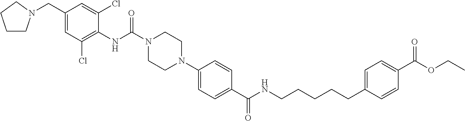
C1(CN2CCCC2)=CC(Cl)=C(NC(N2CCN(C3=CC=C(C(NCCCCCC4=CC=C(C(OCC)=O)C=C4)=O)C=C3)CC2)=O)C(Cl)=C1
